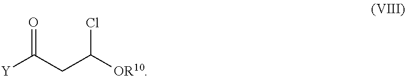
O=C(CC([OR10])Cl)[Y]
